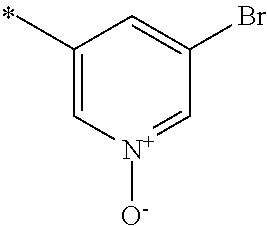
C1(C)=C[N+]([O-])=CC(Br)=C1
